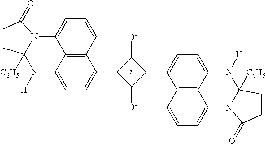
C12([C6H5])N([H])C3=CC=C(C4C([O-])C(C5=CC=C6C7=C5C=CC=C7N5C([C6H5])(N6[H])CCC5=O)C4[O-])C4=C3C(=CC=C4)N1C(=O)CC2
